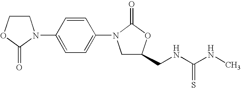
C1COC(=O)N1C1=CC=C(N2CC(CNC(=S)NC)OC2=O)C=C1
